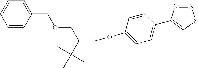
C1=CC=CC(COCC(COC2=CC=C(C3=CSN=N3)C=C2)C(C)(C)C)=C1
